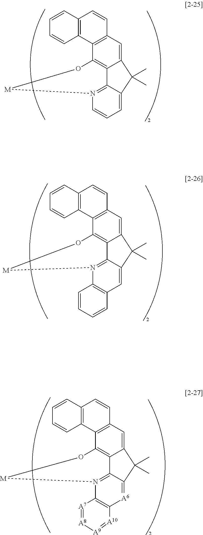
C12=CC3=C(C4=C1C1=N(C=CC=C1C2(C)C)[M]O4)C1=C(C=C3)C=CC=C1.C12=CC3=C(C4=C1C1=N(C5=C(C=C1C2(C)C)C=CC=C5)[M]O4)C1=C(C=C3)C=CC=C1.C12=CC3=C(C4=C1C1=N(C5=C([A6]=C1C2(C)C)[A10]=[A9][A8]=[A7]5)[M]O4)C1=C(C=C3)C=CC=C1
